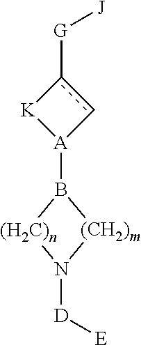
B1([A]2cc([G][J])[K]2)[(H2C)n]N([D][E])[(CH2)m]1
